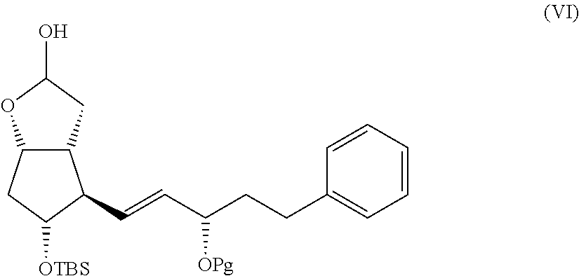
C12C(CC(O)O1)C(C=CC(CCC1=CC=CC=C1)[OPg])C([OTBS])C2
